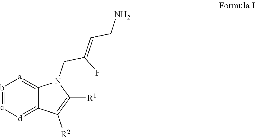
b1=c[d]=C2C(=[a]1)N(CC(F)=CCN)C([R1])=C2[R2]
